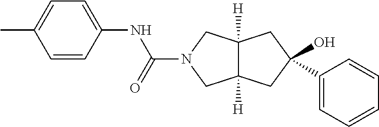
C1=CC=CC=C1C1(O)CC2([H])C([H])(CN(C(NC3=CC=C(C)C=C3)=O)C2)C1
